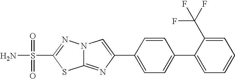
N12C(=NC(C3=CC=C(C4=CC=CC=C4C(F)(F)F)C=C3)=C1)SC(S(=O)(=O)N)=N2
